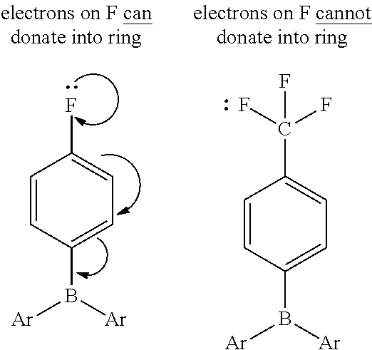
C1=CC(B([Ar])[Ar])=CC=C1F.C1=CC(B([Ar])[Ar])=CC=C1C(F)(F)F
